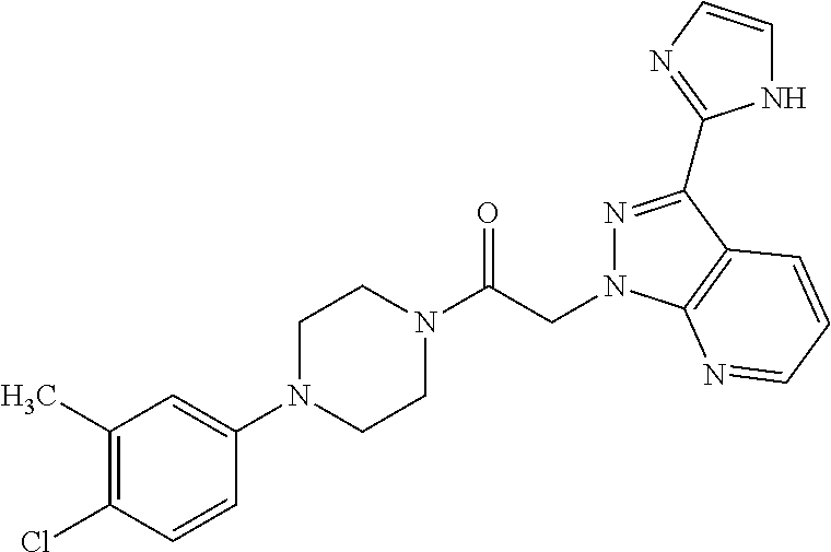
CC1=C(Cl)C=CC(N2CCN(C(CN3N=C(C4=NC=CN4)C4=C3N=CC=C4)=O)CC2)=C1
